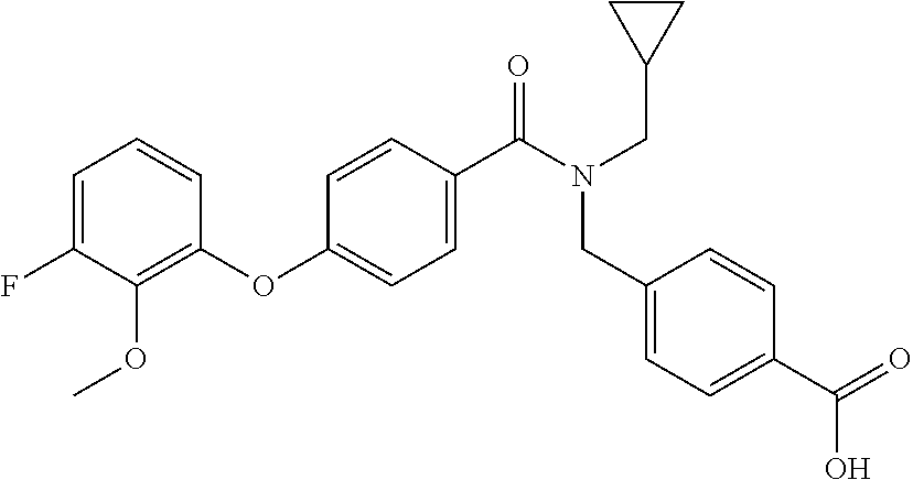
C1(OC2=CC=C(C(N(CC3CC3)CC3=CC=C(C(=O)O)C=C3)=O)C=C2)=C(OC)C(F)=CC=C1
